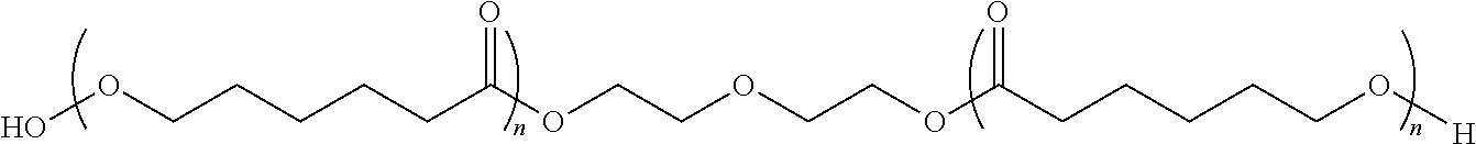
OOCCCCCC(OCCOCCOC(CCCCCO[H])=O)=O
